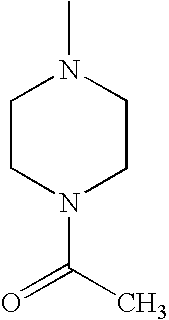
C1CN(C(=O)C)CCN1C
